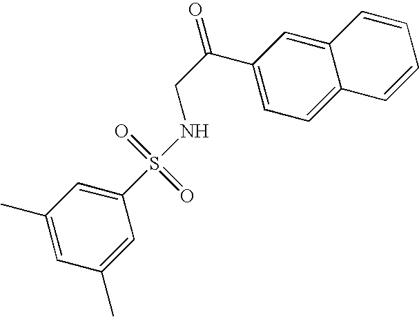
S(NCC(=O)C1=CC=C2C(=C1)C=CC=C2)(=O)(=O)C1=CC(C)=CC(C)=C1
